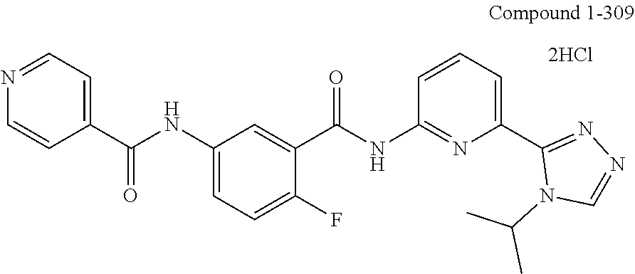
C1(NC(C2=CC=NC=C2)=O)=CC=C(F)C(C(NC2=NC(C3=NN=CN3C(C)C)=CC=C2)=O)=C1.[2HCl]
